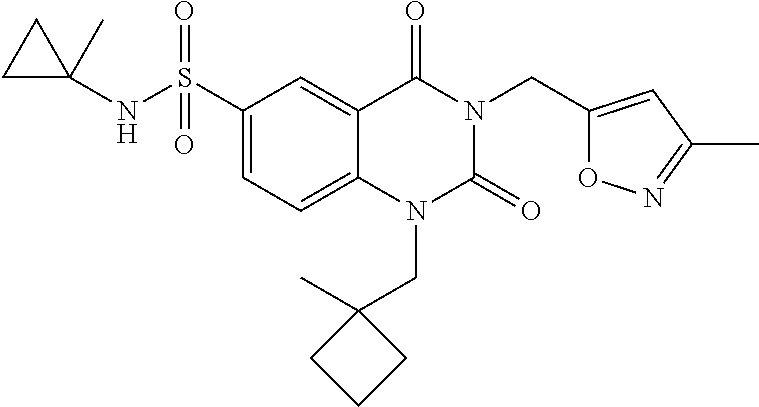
C(N1C(=O)N(CC2(C)CCC2)C2=CC=C(S(=O)(=O)NC3(C)CC3)C=C2C1=O)C1=CC(C)=NO1
